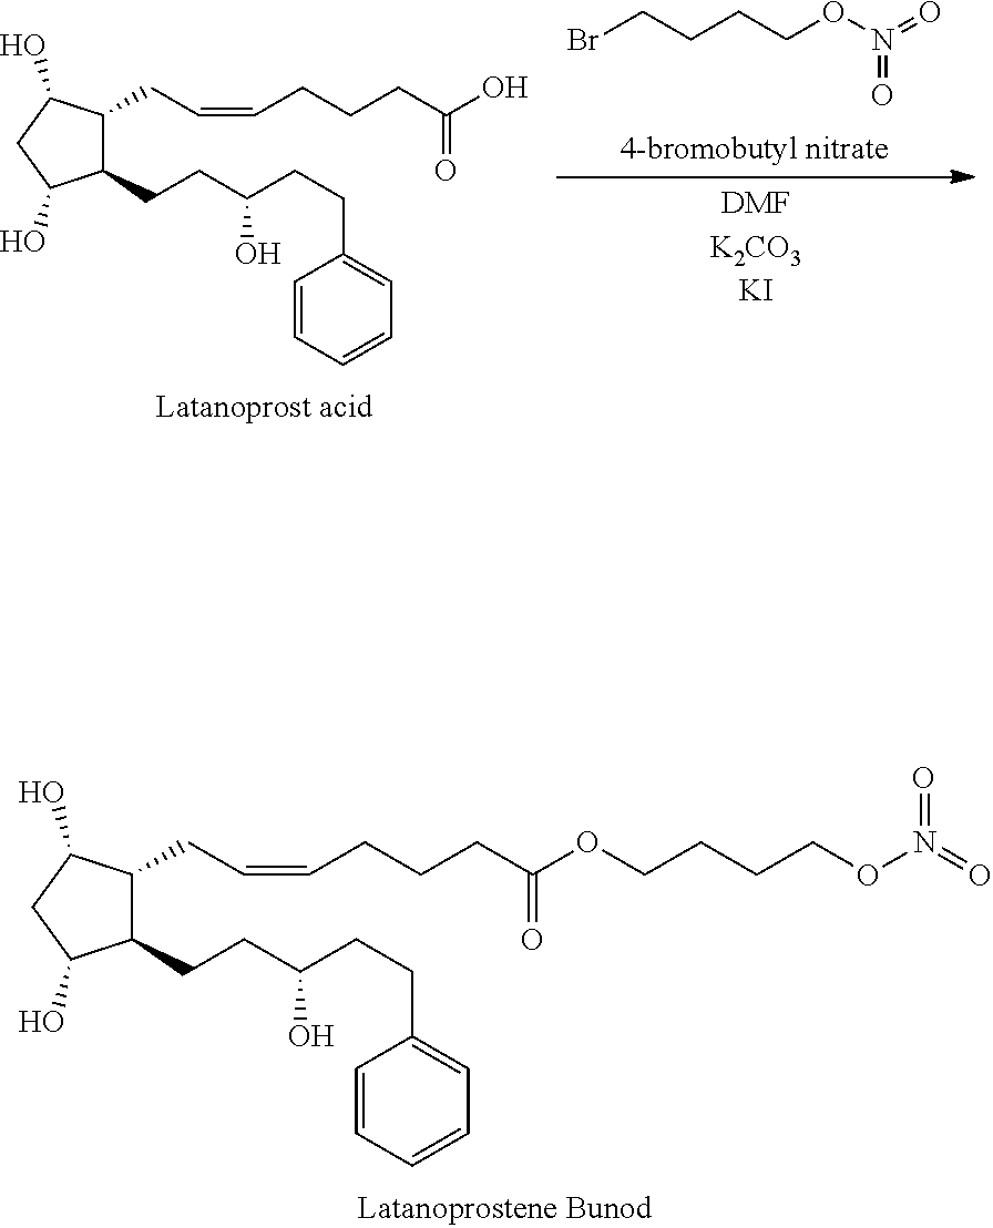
C1(CCC(CCC2=CC=CC=C2)O)C(CC=CCCCC(OCCCCON(=O)=O)=O)C(O)CC1O.C(CCCON(=O)=O)Br.C1(CCC(CCC2=CC=CC=C2)O)C(CC=CCCCC(O)=O)C(O)CC1O
